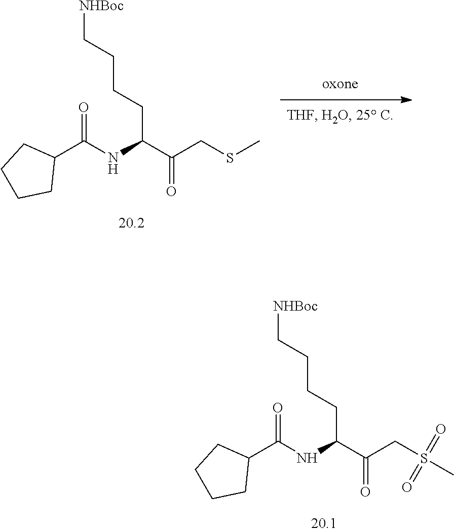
C(C(C(CS(C)(=O)=O)=O)NC(C1CCCC1)=O)CCC[NHBoc].C(C(C(CSC)=O)NC(C1CCCC1)=O)CCC[NHBoc]
